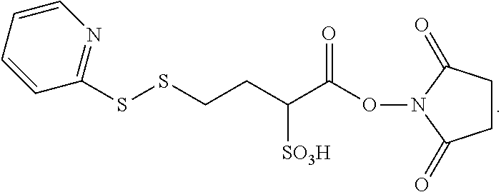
C1CC(=O)N(OC(C(CCSSC2=NC=CC=C2)[SO3H])=O)C1=O
